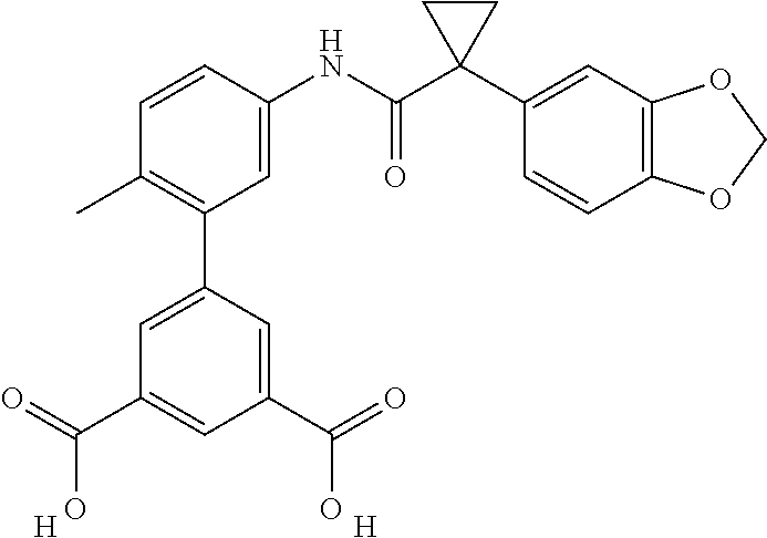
C1=C(NC(C2(C3=CC4=C(C=C3)OCO4)CC2)=O)C=CC(C)=C1C1=CC(C(=O)O)=CC(C(=O)O)=C1.[H].[H]
